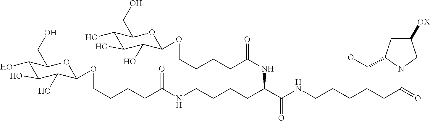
C1(O)C(O)C(O)C(OCCCCC(NCCCCC(C(=O)NCCCCCC(=O)N2C(COC)CC([OX])C2)NC(CCCCOC2C(O)C(O)C(O)C(CO)O2)=O)=O)OC1CO
